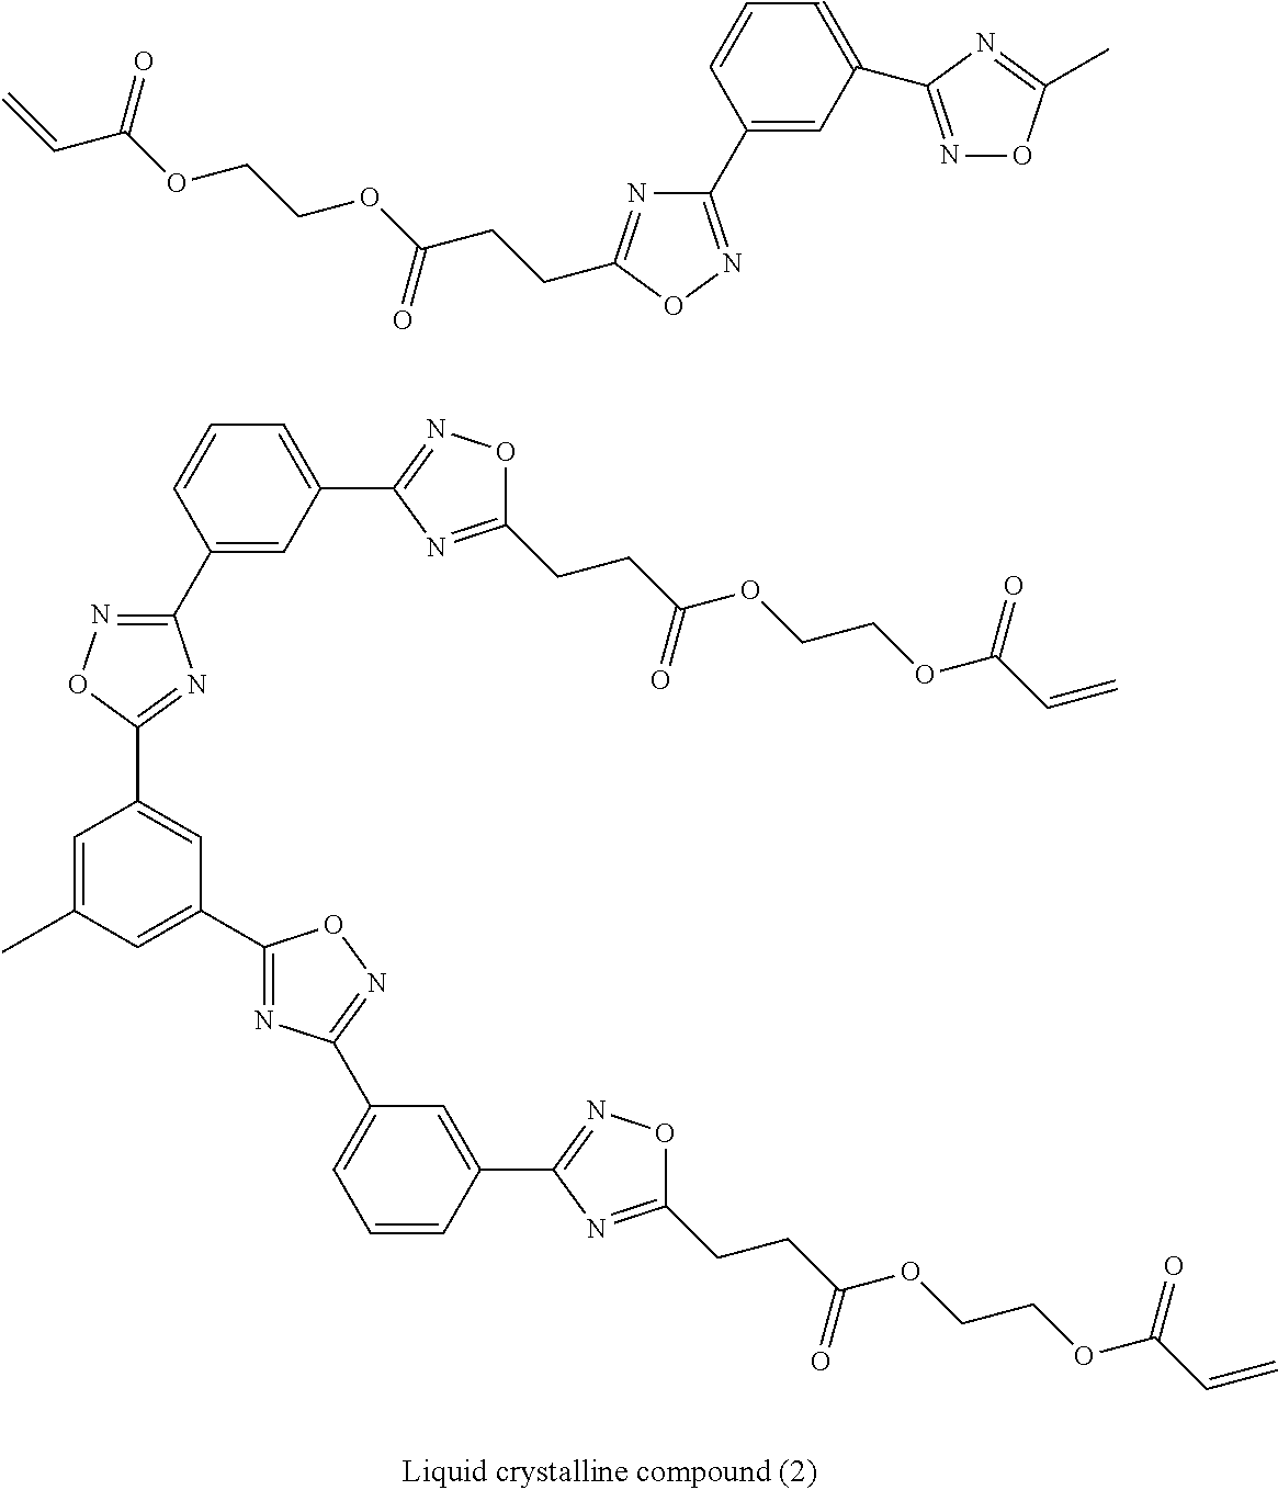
N1=C(C2=CC=CC(C3=NOC(CCC(OCCOC(C=C)=O)=O)=N3)=C2)N=C(C)O1.C1(C)=CC(C2=NC(C3=CC(C4=NOC(CCC(OCCOC(C=C)=O)=O)=N4)=CC=C3)=NO2)=CC(C2=NC(C3=CC=CC(C4=NOC(CCC(OCCOC(C=C)=O)=O)=N4)=C3)=NO2)=C1
